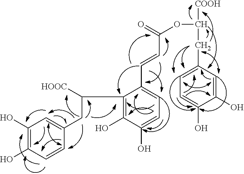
C1(C(CC2=CC(O)=C(O)C=C2)[HOOC])=C(O)C(O)=CC=C1C=CC(OC([COOH])CC1=CC=C(O)C(O)=C1)=O
